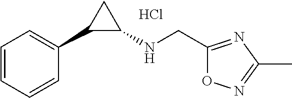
C1=CC=CC(C2C(NCC3=NC(C)=NO3)C2)=C1.Cl
